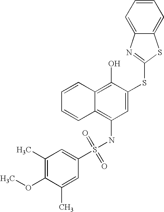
C1=CC=CC2=C(O)C(SC3=NC4=CC=CC=C4S3)=CC(NS(C3=CC(C)=C(OC)C(C)=C3)(=O)=O)=C12
